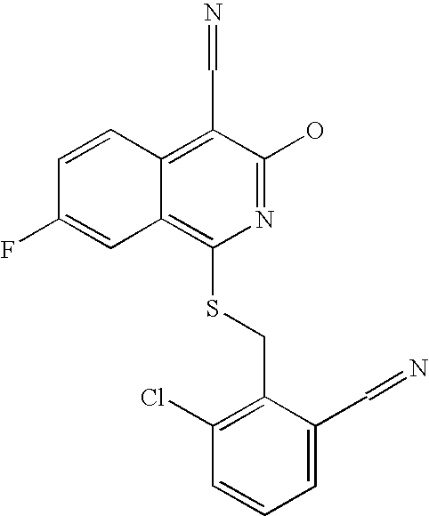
C1=CC2=C(C=N)C(O)=NC(SCC3=C(Cl)C=CC=C3C=N)=C2C=C1F
